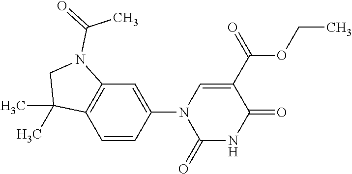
C1=C(N2C(=O)NC(=O)C(C(=O)OCC)=C2)C=CC2=C1N(C(=O)C)CC2(C)C
